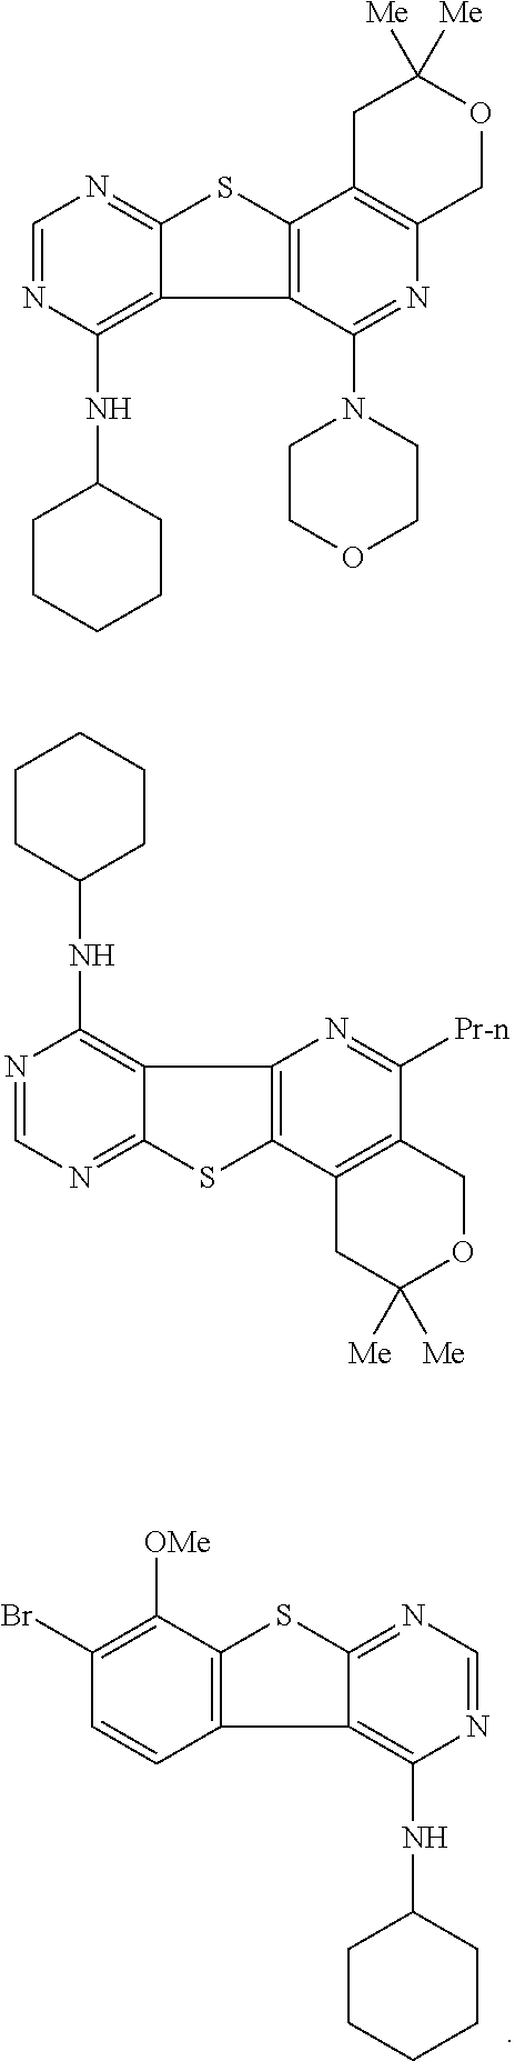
C12=C(NC3CCCCC3)N=CN=C1SC1=C2C=CC(Br)=C1[OMe].C12=C(SC3=NC=NC(NC4CCCCC4)=C13)C1=C(N=C2N2CCOCC2)COC([Me])([Me])C1.C12=C(SC3=NC=NC(NC4CCCCC4)=C13)C1=C(C([Pr-n])=N2)COC([Me])([Me])C1
